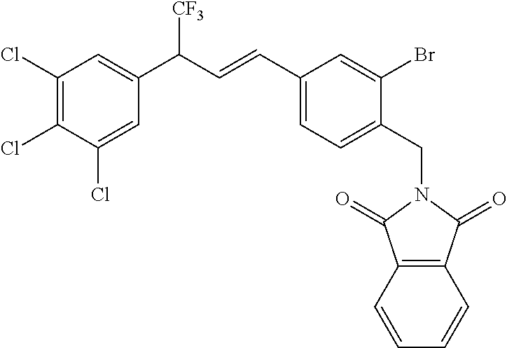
C12=C(C=CC=C1)C(=O)N(CC1=CC=C(C=CC(C3=CC(Cl)=C(Cl)C(Cl)=C3)[CF3])C=C1Br)C2=O
